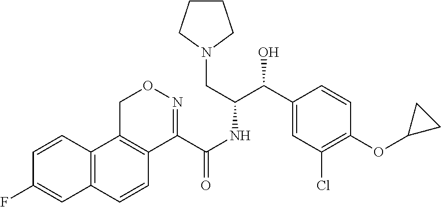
C12=C(C=CC3=C1CON=C3C(NC(C(C1=CC(Cl)=C(OC3CC3)C=C1)O)CN1CCCC1)=O)C=C(F)C=C2
